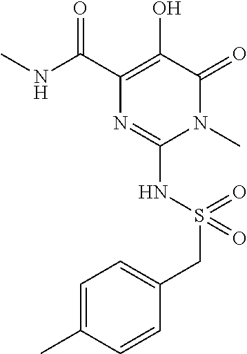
OC1=C(C(NC)=O)N=C(NS(CC2=CC=C(C)C=C2)(=O)=O)N(C)C1=O
